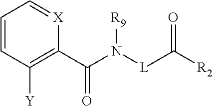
C1=CC([Y])=C(C(N([L]C([R2])=O)[R9])=O)[X]=C1
